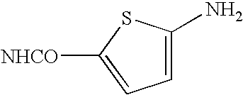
C1([NHCO])=CC=C(N)S1
